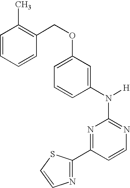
N1=C(N([H])C2=CC(OCC3=C(C)C=CC=C3)=CC=C2)N=C(C2=NC=CS2)C=C1
